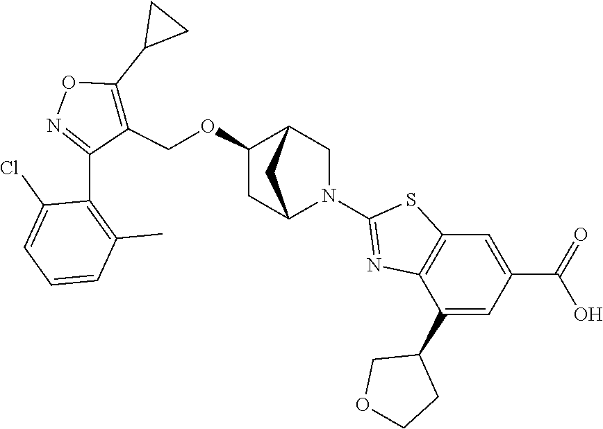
C1(OCC2=C(C3CC3)ON=C2C2=C(C)C=CC=C2Cl)CC2N(C3=NC4=C(S3)C=C(C(=O)O)C=C4C3COCC3)CC1C2
